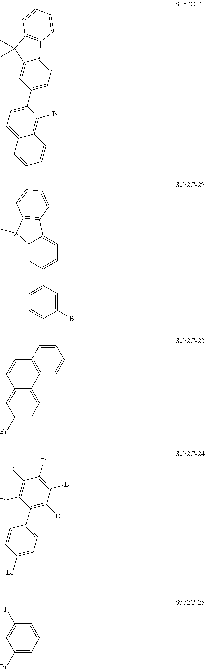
C1(C2=CC=C3C(=C2)C(C)(C)C2=C3C=CC=C2)=CC=C2C(=C1Br)C=CC=C2.C1(C2=CC=C3C(=C2)C(C)(C)C2=C3C=CC=C2)=CC=CC(Br)=C1.C1(Br)=CC=C2C(=C1)C=CC1=C2C=CC=C1.C1(Br)=CC=C(C2=C([D])C([D])=C([D])C([D])=C2[D])C=C1.C1(Br)=CC=CC(F)=C1
